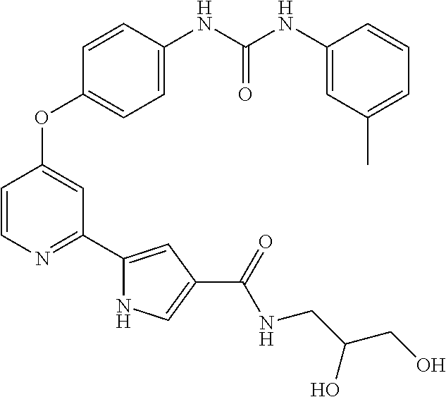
C1=CN=C(C2=CC(C(=O)NCC(CO)O)=CN2)C=C1OC1=CC=C(NC(NC2=CC(C)=CC=C2)=O)C=C1
